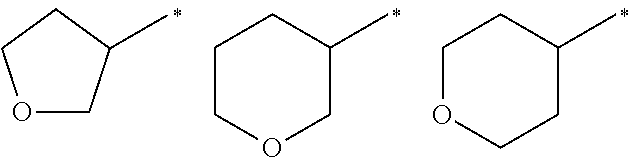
C1OCCC(C)C1.C1COCC(C)C1.CC1COCC1
